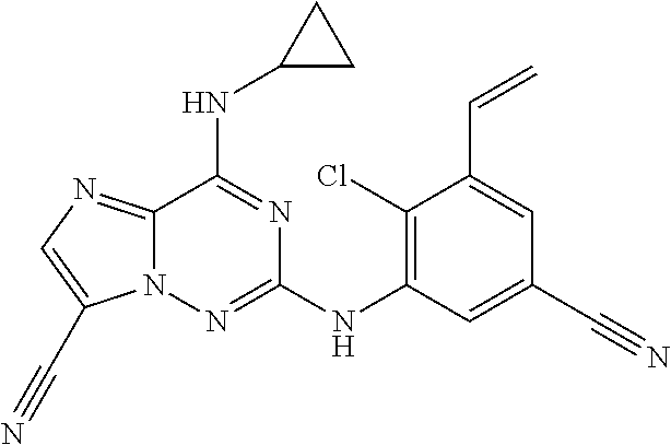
C1(Cl)=C(NC2=NN3C(=NC=C3C#N)C(NC3CC3)=N2)C=C(C#N)C=C1C=C
